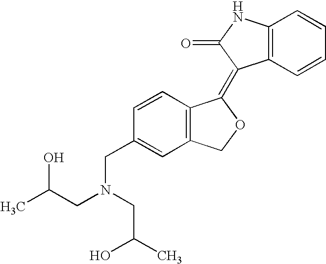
C1=CC(CN(CC(C)O)CC(C)O)=CC2=C1C(=C1C3=C(C=CC=C3)NC1=O)OC2
